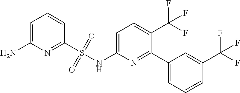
C1=C(N)N=C(S(NC2=CC=C(C(F)(F)F)C(C3=CC=CC(C(F)(F)F)=C3)=N2)(=O)=O)C=C1
